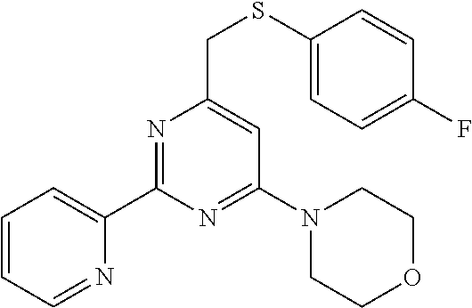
C1(C2=CC=CC=N2)=NC(CSC2=CC=C(F)C=C2)=CC(N2CCOCC2)=N1
